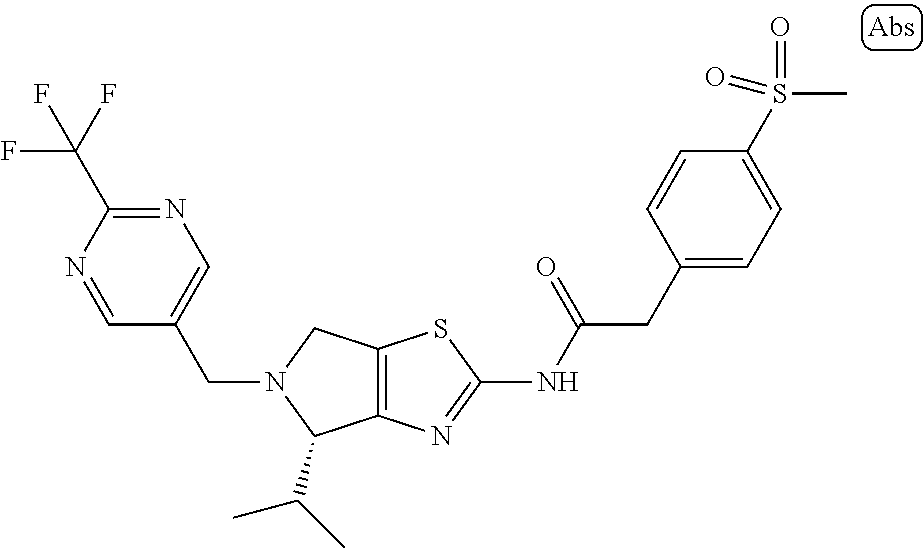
C12=C(N=C(NC(CC3=CC=C(S(C)(=O)=O)C=C3)=O)S1)C(C(C)C)N(CC1=CN=C(C(F)(F)F)N=C1)C2
